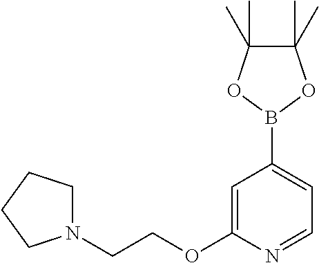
C1=C(OCCN2CCCC2)N=CC=C1B1OC(C)(C)C(C)(C)O1
